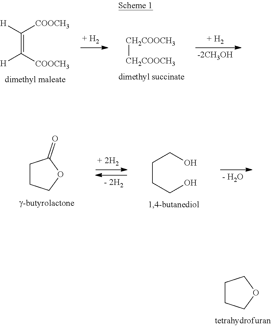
C(=C([COOCH3])[H])([H])[COOCH3].[CH2COOCH3][CH2COOCH3].C1CCOC1=O.C(CCO)CO.[- H2O].C1CCOC1
